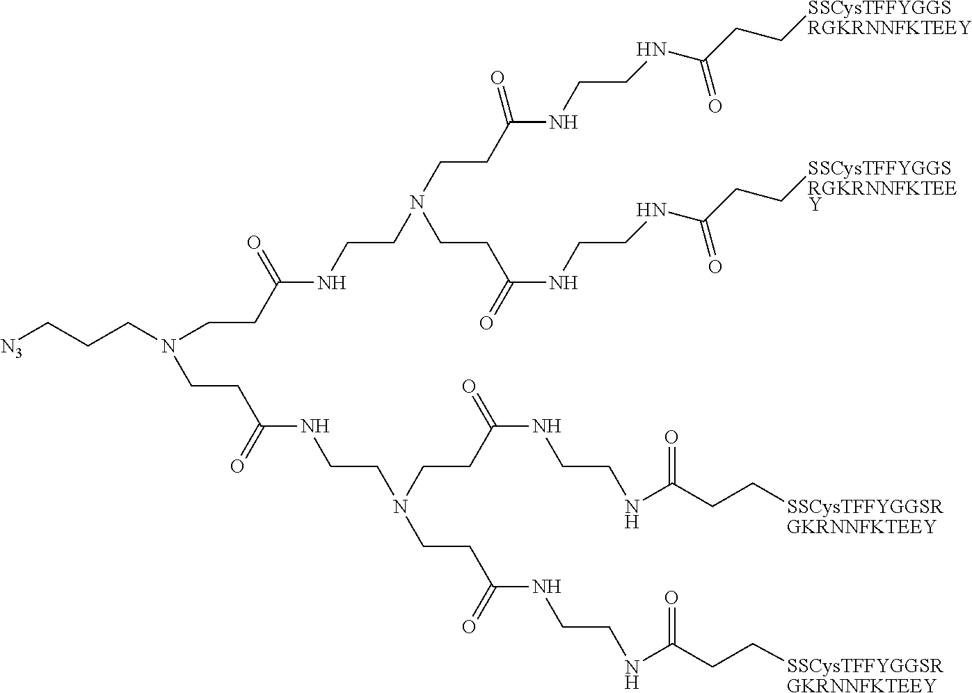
C(CCN(CCC(NCCN(CCC(NCCNC(CC[SSCysTFFYGGSRGKRNNFKTEEY])=O)=O)CCC(NCCNC(CC[SSCysTFFYGGSRGKRNNFKTEEY])=O)=O)=O)CCC(NCCN(CCC(NCCNC(CC[SSCysTFFYGGSRGKRNNFKTEEY])=O)=O)CCC(NCCNC(CC[SSCysTFFYGGSRGKRNNFKTEEY])=O)=O)=O)[N3]
